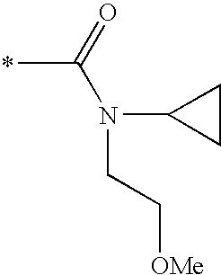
CC(=O)N(C1CC1)CC[OMe]
